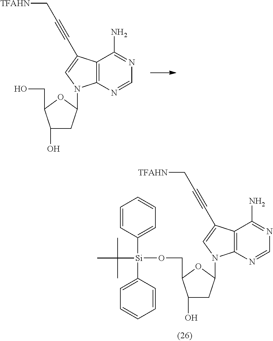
C12=C(N=CN=C1N)N(C1CC(O)C(CO)O1)C=C2C#CC[TFAHN].C12=C(N=CN=C1N)N(C1CC(O)C(CO[Si](C3=CC=CC=C3)(C3=CC=CC=C3)C(C)(C)C)O1)C=C2C#CC[TFAHN]
